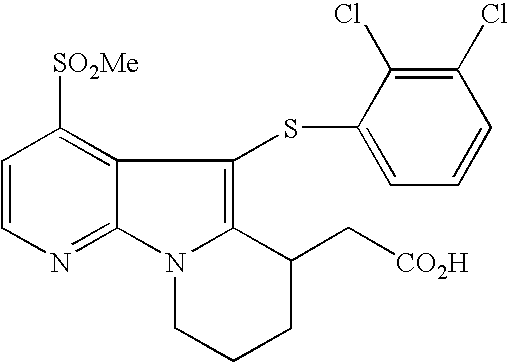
C1=CN=C2C(=C1[SO2Me])C(SC1=CC=CC(Cl)=C1Cl)=C1N2CCCC1C[CO2H]
